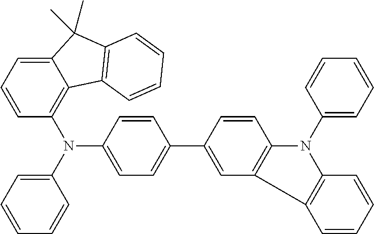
C1=CC=C(N(C2=C3C(=CC=C2)C(C)(C)C2=C3C=CC=C2)C2=CC=C(C3=CC4=C(C=C3)N(C3=CC=CC=C3)C3=C4C=CC=C3)C=C2)C=C1
